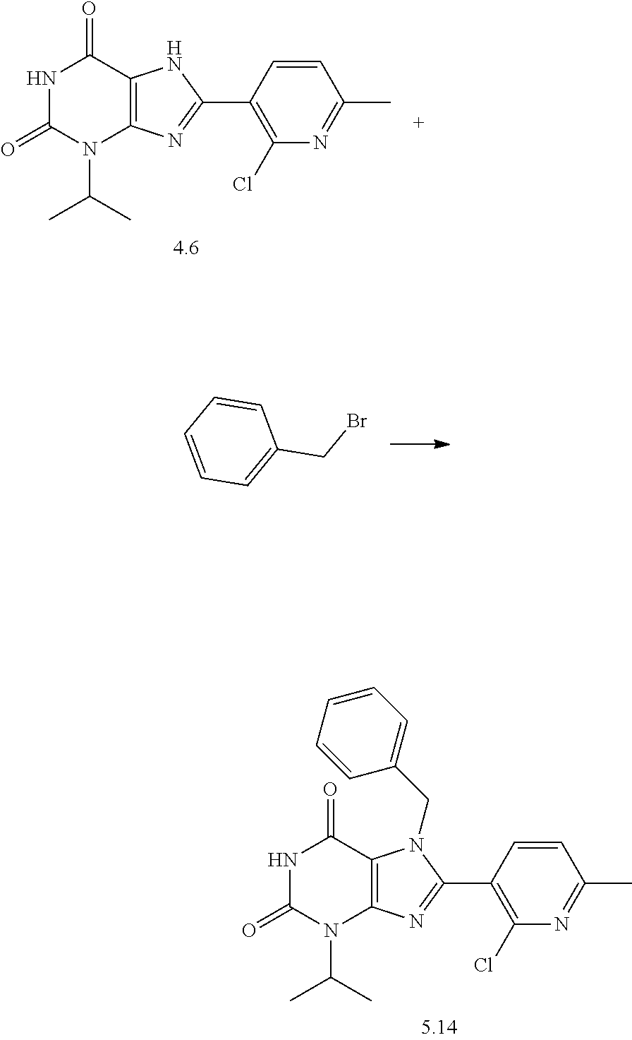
N1C(=O)N(C(C)C)C2=C(C1=O)N(CC1=CC=CC=C1)C(C1=C(Cl)N=C(C)C=C1)=N2.C1=CC(CBr)=CC=C1.N1C(=O)N(C(C)C)C2=C(C1=O)NC(C1=C(Cl)N=C(C)C=C1)=N2
